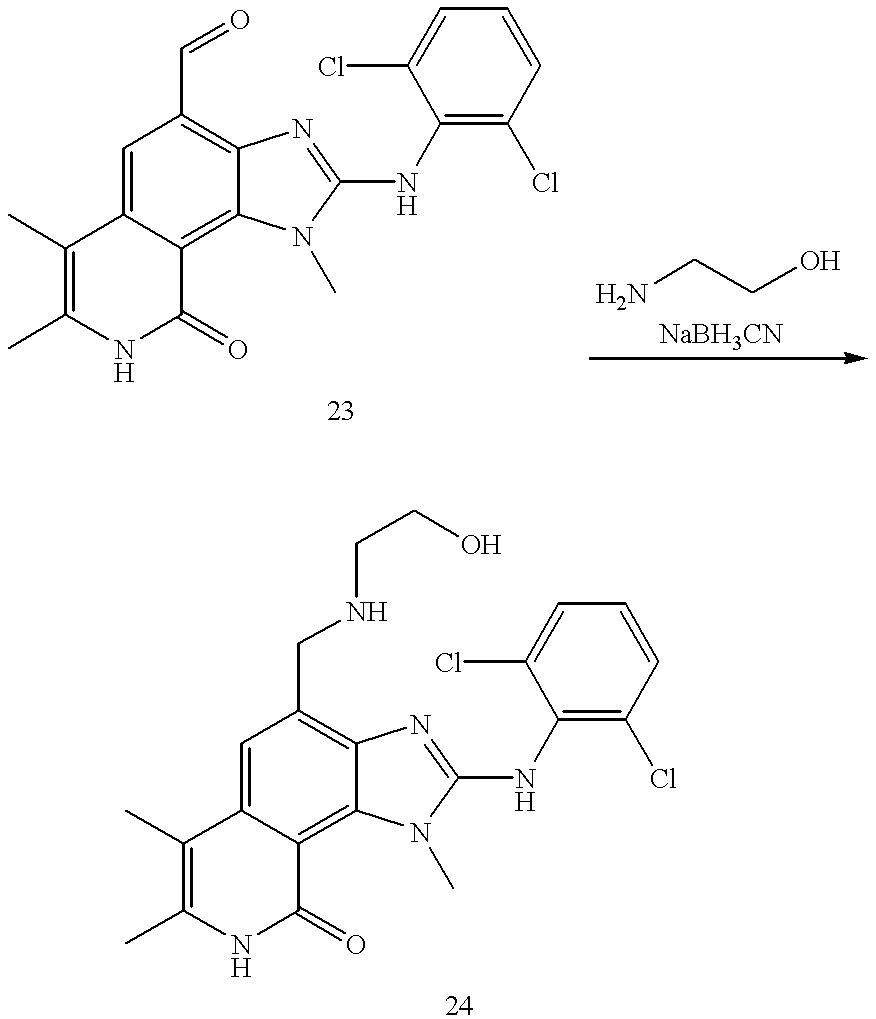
C1=C2C(=C3C(=C1C=O)N=C(NC1=C(Cl)C=CC=C1Cl)N3C)C(=O)NC(C)=C2C.NCCO.C1=C2C(=C3C(=C1CNCCO)N=C(NC1=C(Cl)C=CC=C1Cl)N3C)C(=O)NC(C)=C2C
